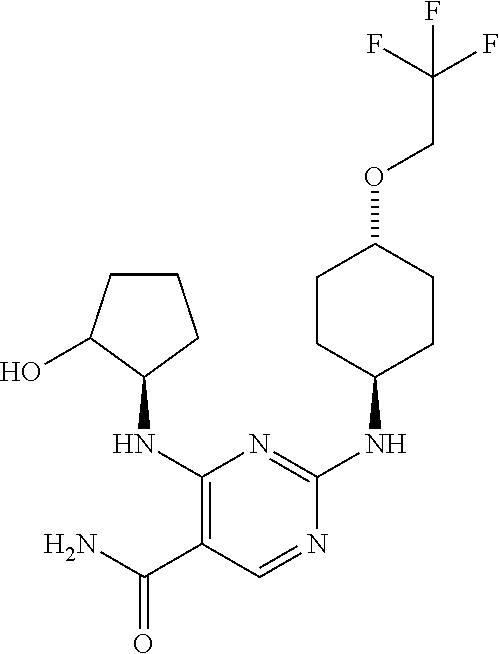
C1(NC2=C(C(N)=O)C=NC(NC3CCC(OCC(F)(F)F)CC3)=N2)CCCC1O
